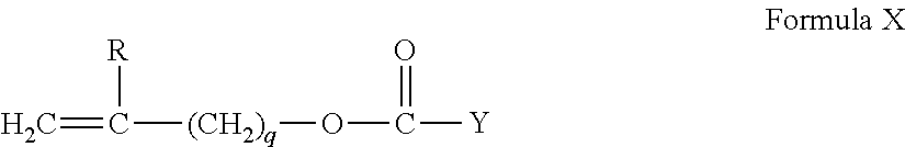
C([(CH2)q]OC(=O)[Y])(=C)[R]
